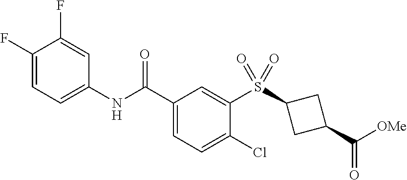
C1(F)=CC=C(NC(C2=CC=C(Cl)C(S(C3CC(C([OMe])=O)C3)(=O)=O)=C2)=O)C=C1F
